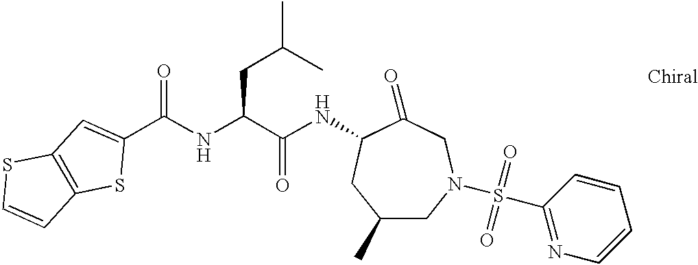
C12=C(C=C(C(NC(C(NC3C(=O)CN(S(=O)(=O)C4=NC=CC=C4)CC(C)C3)=O)CC(C)C)=O)S1)SC=C2
